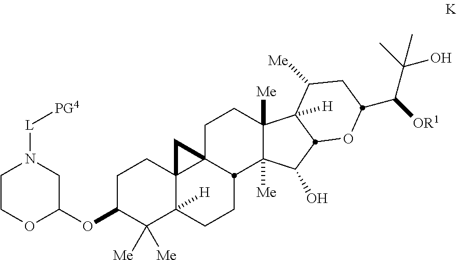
C1C(OC2CN([L][PG4])CCO2)C([Me])([Me])C2([H])C3(C1)C1(CCC4([Me])C([Me])(C(O)C5C4([H])C([Me])CC(C([OR1])C(C)(O)C)O5)C1CC2)C3
